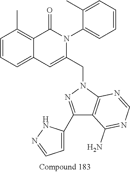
C1=CC=C2C(=C1C)C(=O)N(C1=CC=CC=C1C)C(CN1N=C(C3=CC=NN3)C3=C1N=CN=C3N)=C2
